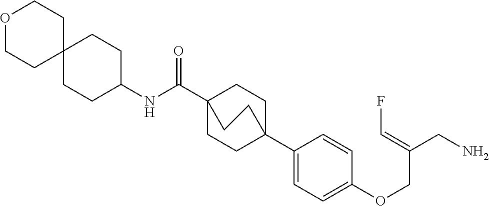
C1(C23CCC(C(NC4CCC5(CC4)CCOCC5)=O)(CC2)CC3)=CC=C(OCC(CN)=CF)C=C1
